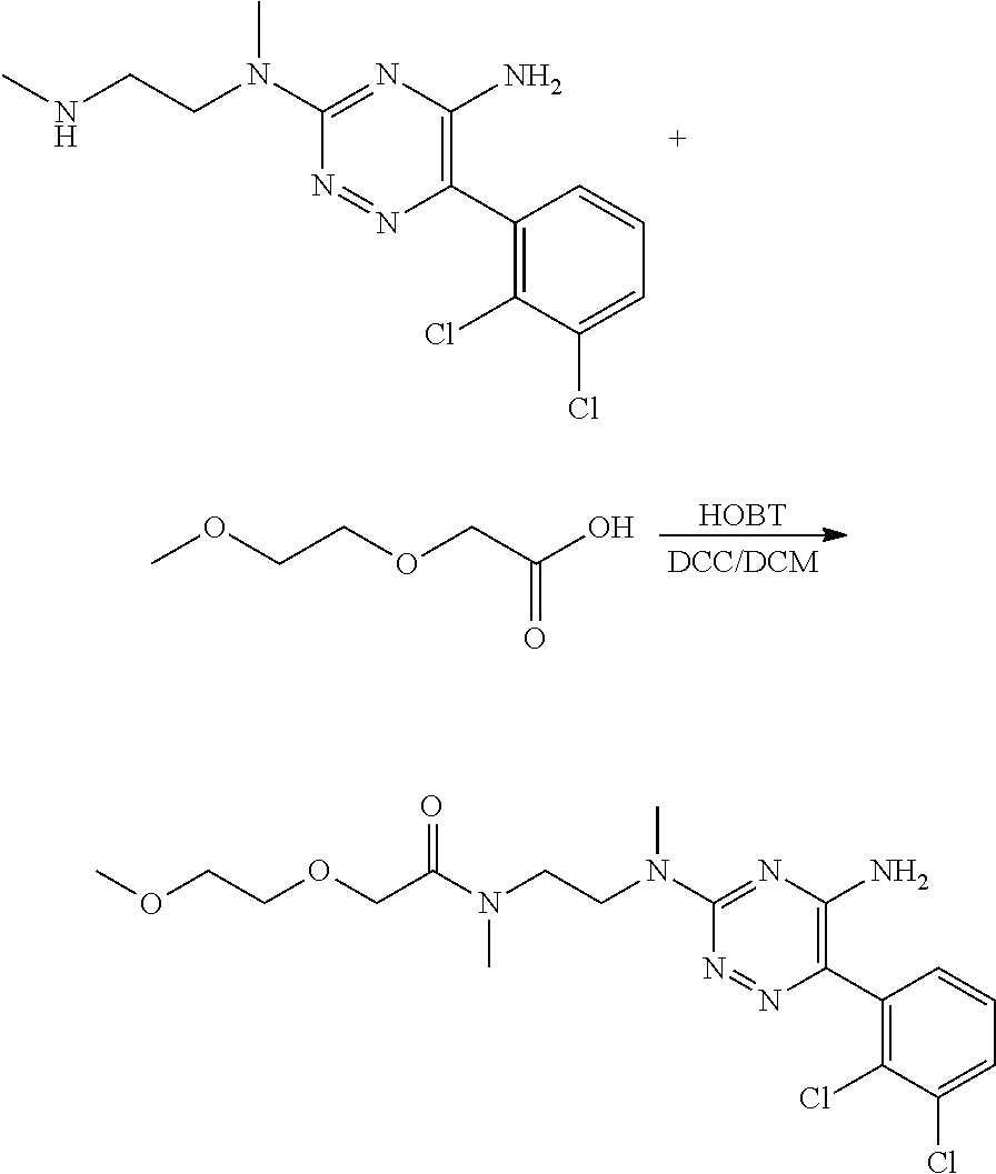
C1(C2=C(N)N=C(N(C)CCNC)N=N2)=C(Cl)C(Cl)=CC=C1.[HOBT].COCCOCC(O)=O.C1(C2=C(N)N=C(N(C)CCN(C(COCCOC)=O)C)N=N2)=C(Cl)C(Cl)=CC=C1
